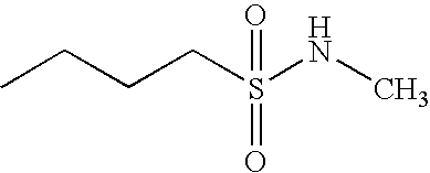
CCCCS(NC)(=O)=O
